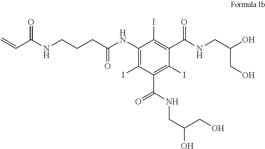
C=CC(NCCCC(=O)NC1=C(I)C(C(NCC(CO)O)=O)=C(I)C(C(NCC(O)CO)=O)=C1I)=O
